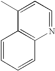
C1=C(C)C2=C(N=C1)C=CC=C2
